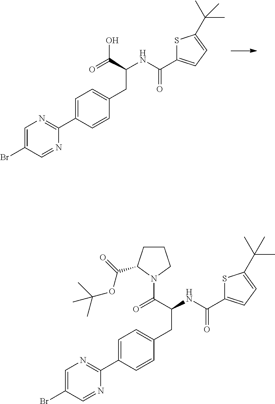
C1=C(Br)C=NC(C2=CC=C(CC(C(=O)O)NC(=O)C3=CC=C(C(C)(C)C)S3)C=C2)=N1.C1=C(Br)C=NC(C2=CC=C(CC(C(=O)N3C(C(=O)OC(C)(C)C)CCC3)NC(=O)C3=CC=C(C(C)(C)C)S3)C=C2)=N1
